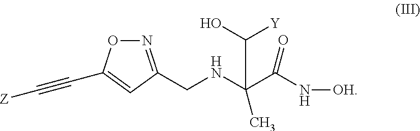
N1=C(CNC(C(N[OH])=O)(C(O)[Y])C)C=C(C#C[Z])O1
